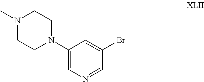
C1(N2CCN(C)CC2)=CN=CC(Br)=C1
